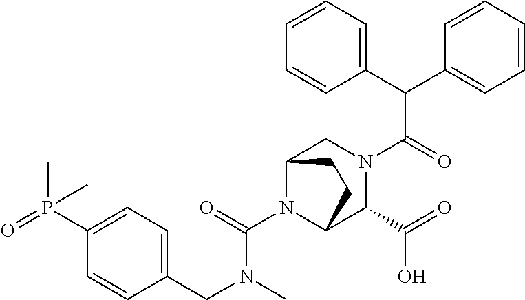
C1(C(C2=CC=CC=C2)C(=O)N2CC3N(C(=O)N(C)CC4=CC=C(P(=O)(C)C)C=C4)C(C2C(=O)O)CC3)=CC=CC=C1
